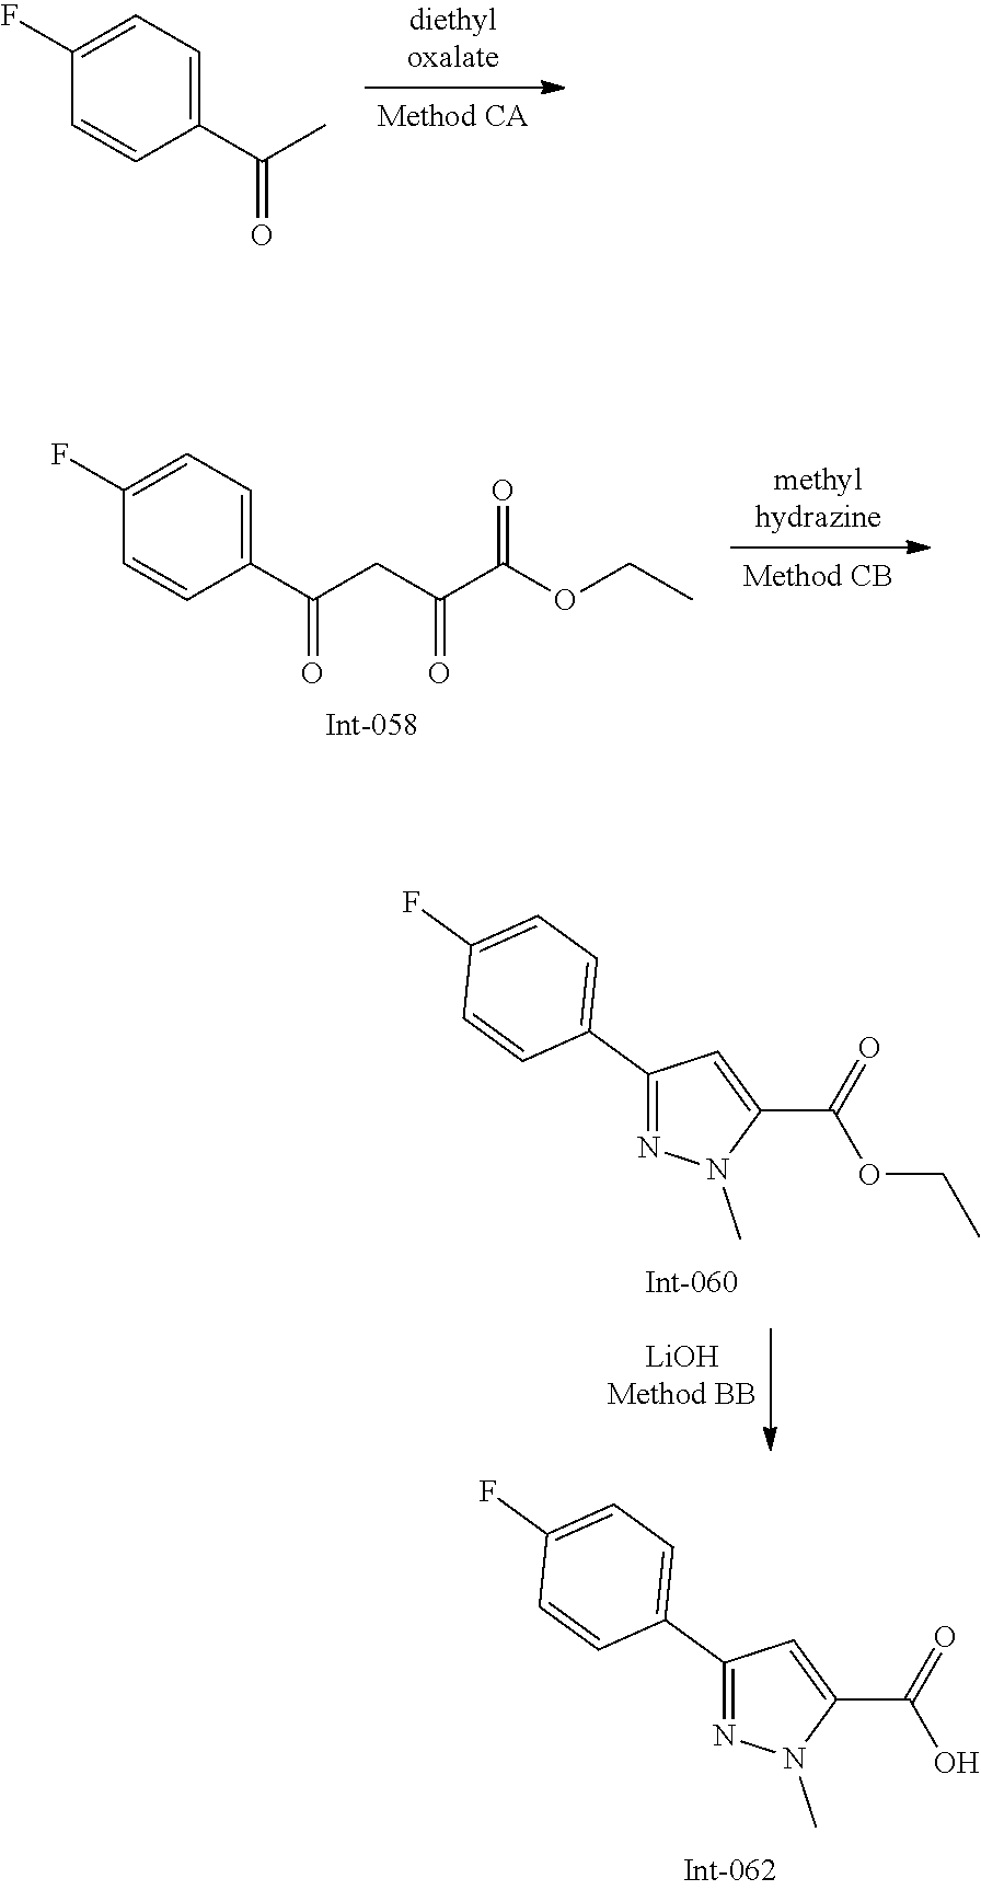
C1(F)=CC=C(C(C)=O)C=C1.C1(F)=CC=C(C(CC(C(OCC)=O)=O)=O)C=C1.N1=C(C2=CC=C(F)C=C2)C=C(C(=O)OCC)N1C.N1=C(C2=CC=C(F)C=C2)C=C(C(=O)O)N1C
